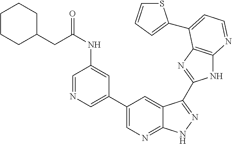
C1(C2=CN=CC(NC(CC3CCCCC3)=O)=C2)=CN=C2C(=C1)C(C1=NC3=C(N1)N=CC=C3C1=CC=CS1)=NN2
